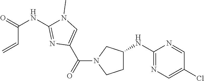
C1C(NC2=NC=C(Cl)C=N2)CN(C(=O)C2=CN(C)C(NC(=O)C=C)=N2)C1
